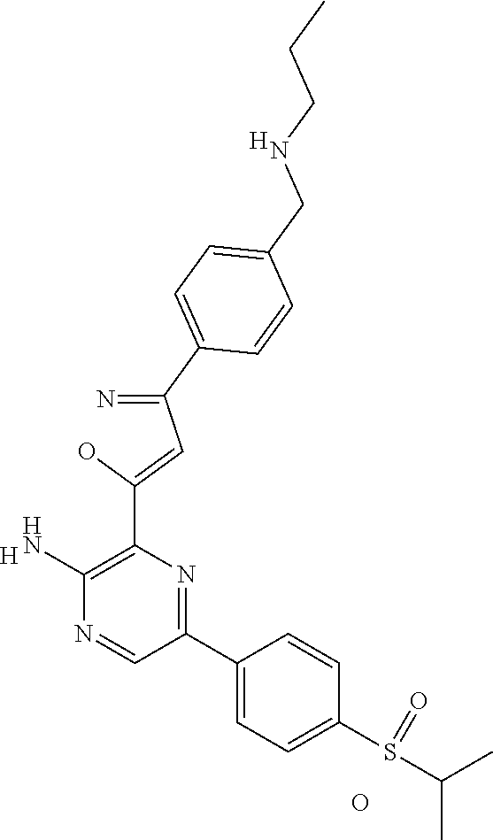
[H].C1(N)=C(C(O)=CC(=N)C2=CC=C(CNCCC)C=C2)N=C(C2=CC=C(S(=O)C(C)C)C=C2)C=N1.O.[H]
